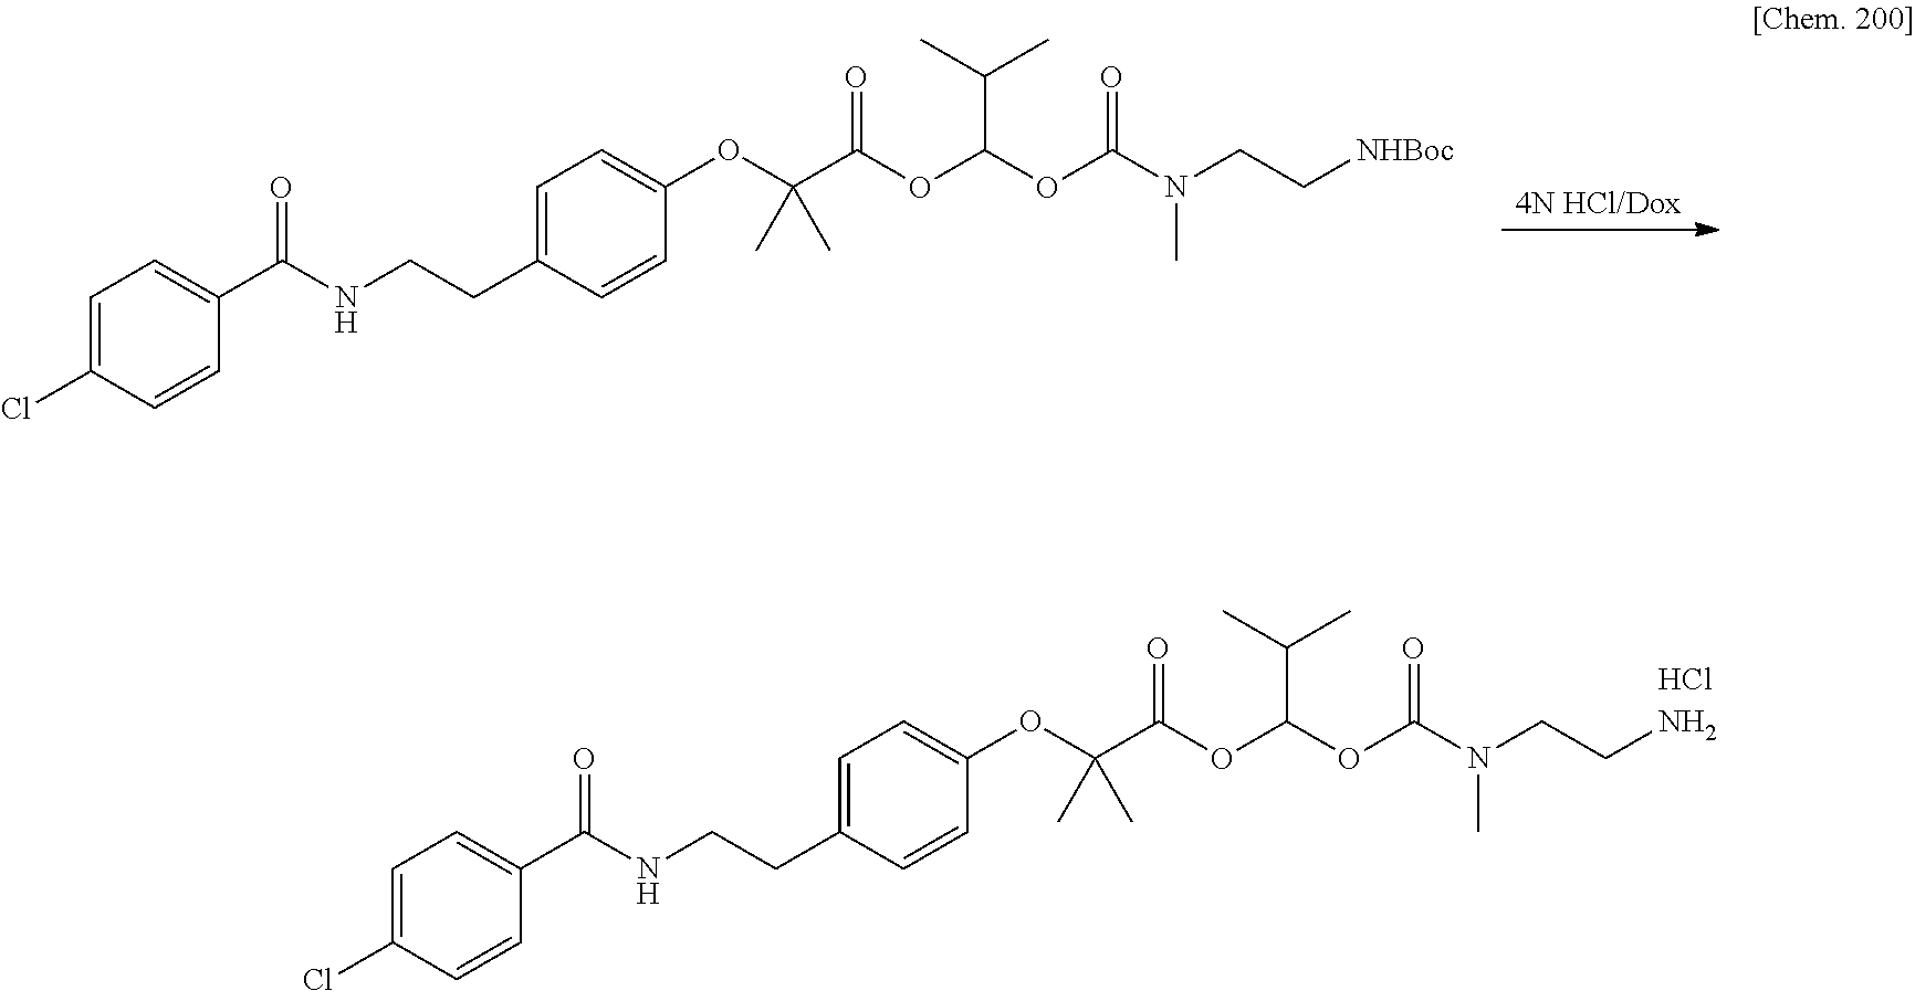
[4N HCl/Dox].C1=C(Cl)C=CC(C(NCCC2=CC=C(OC(C(=O)OC(OC(N(CC[NHBoc])C)=O)C(C)C)(C)C)C=C2)=O)=C1.C1=C(Cl)C=CC(C(NCCC2=CC=C(OC(C(=O)OC(OC(N(CCN)C)=O)C(C)C)(C)C)C=C2)=O)=C1.Cl
